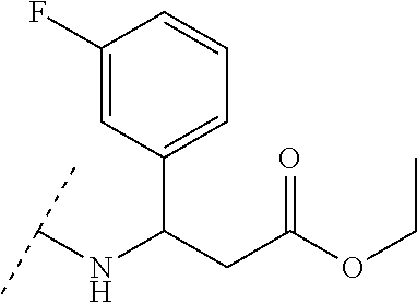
C1(C(CC(OCC)=O)NC(C)C)=CC=CC(F)=C1
